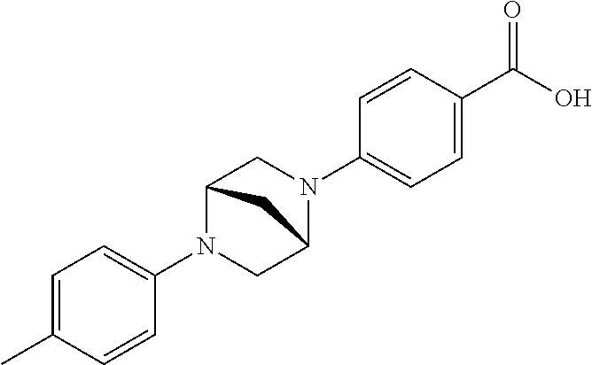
C1=C(C)C=CC(N2CC3N(C4=CC=C(C(O)=O)C=C4)CC2C3)=C1
